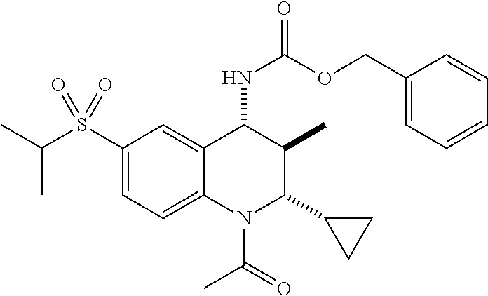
C1(S(=O)(C(C)C)=O)=CC=C2C(=C1)C(NC(=O)OCC1=CC=CC=C1)C(C)C(C1CC1)N2C(C)=O
